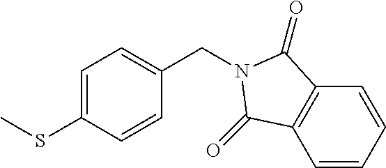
C1=C(SC)C=CC(CN2C(=O)C3=C(C=CC=C3)C2=O)=C1
